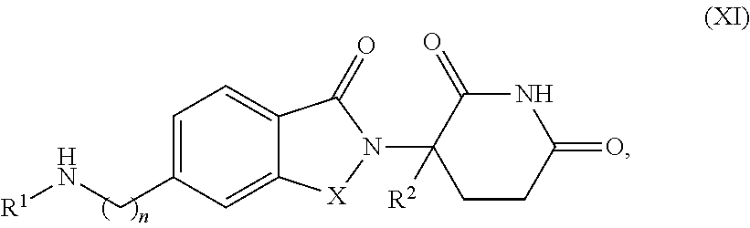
[R1]NCC1=CC=C2C(=C1)[X]N(C1([R2])C(=O)NC(=O)CC1)C2=O
